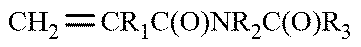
C=[CR1C(O)NR2C(O)R3]
